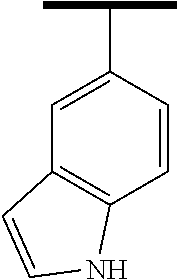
C1=CC(C(C)C)=CC2=C1NC=C2
